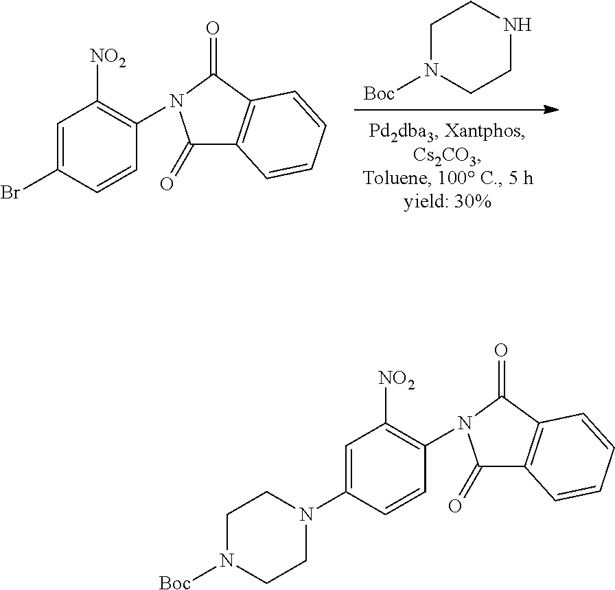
C1N([Boc])CCNC1.BrC1=CC([NO2])=C(N2C(=O)C3=C(C2=O)C=CC=C3)C=C1.N1(C2=CC([NO2])=C(N3C(=O)C4=C(C3=O)C=CC=C4)C=C2)CCN([Boc])CC1
